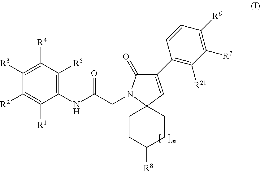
C1(C2=C([R21])C([R7])=C([R6])C=C2)=CC2(N(CC(NC3=C([R5])C([R4])=C([R3])C([R2])=C3[R1])=O)C1=O)CCC([R8])CC2
